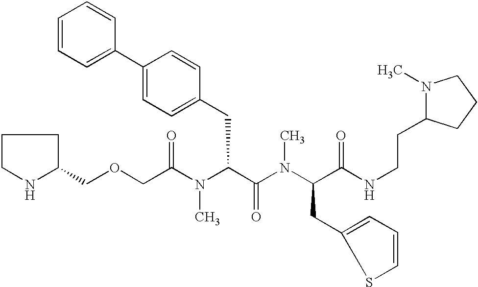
C1(COCC(N(C(C(=O)N(C)C(CC2=CC=CS2)C(=O)NCCC2N(C)CCC2)CC2=CC=C(C3=CC=CC=C3)C=C2)C)=O)CCCN1
